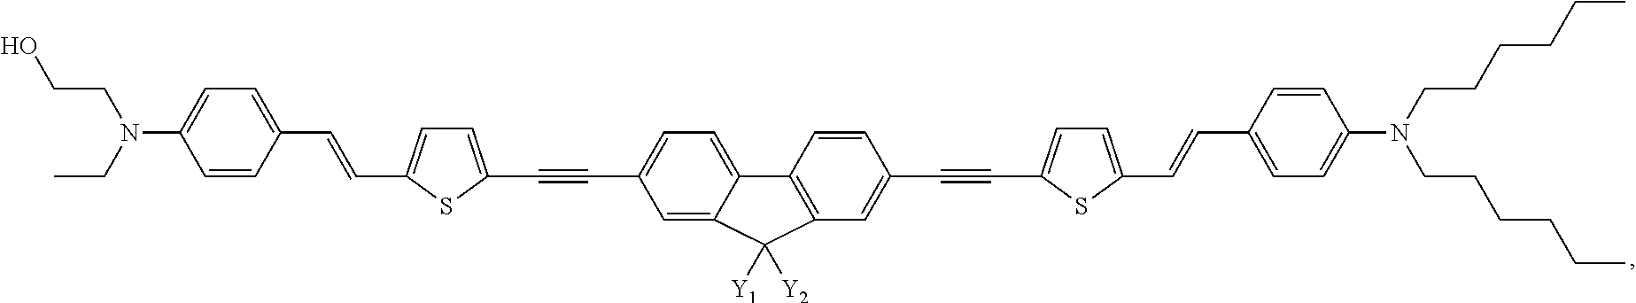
OCCN(C1=CC=C(C=CC2=CC=C(C#CC3=CC=C4C(=C3)C([Y1])([Y2])C3=C4C=CC(C#CC4=CC=C(C=CC5=CC=C(N(CCCCCC)CCCCCC)C=C5)S4)=C3)S2)C=C1)CC
